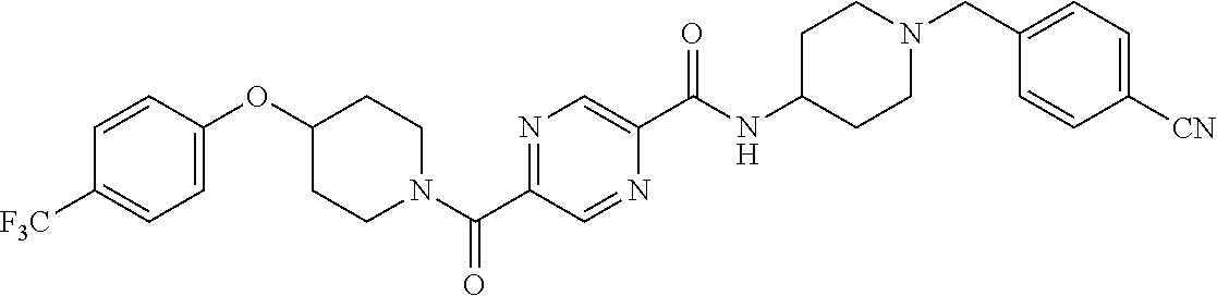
N(C(C1=CN=C(C(=O)N2CCC(OC3=CC=C([CF3])C=C3)CC2)C=N1)=O)C1CCN(CC2=CC=C([CN])C=C2)CC1
